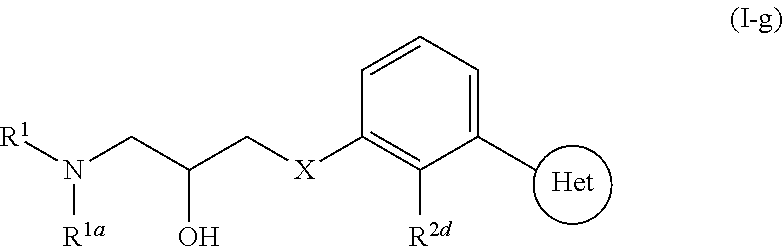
[R1]N(CC(C[X]C1=C([R2d])C(C)=CC=C1)O)[R1a].[Het]
